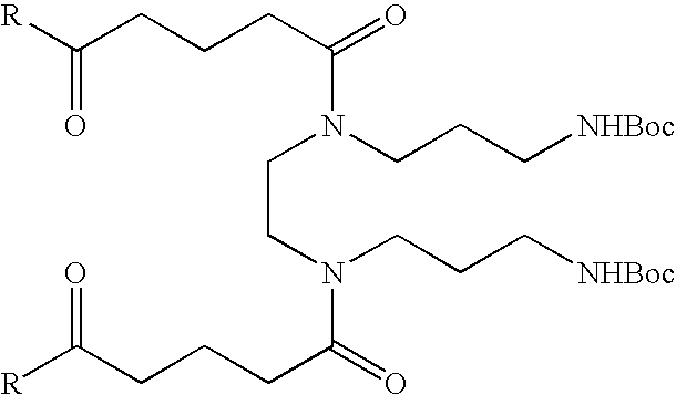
[R]C(CCCC(=O)N(CCC[NHBoc])CCN(C(=O)CCCC([R])=O)CCC[NHBoc])=O
